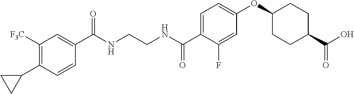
C(NCCNC(C1=CC=C(OC2CCC(C(=O)O)CC2)C=C1F)=O)(=O)C1=CC([F3C])=C(C2CC2)C=C1
